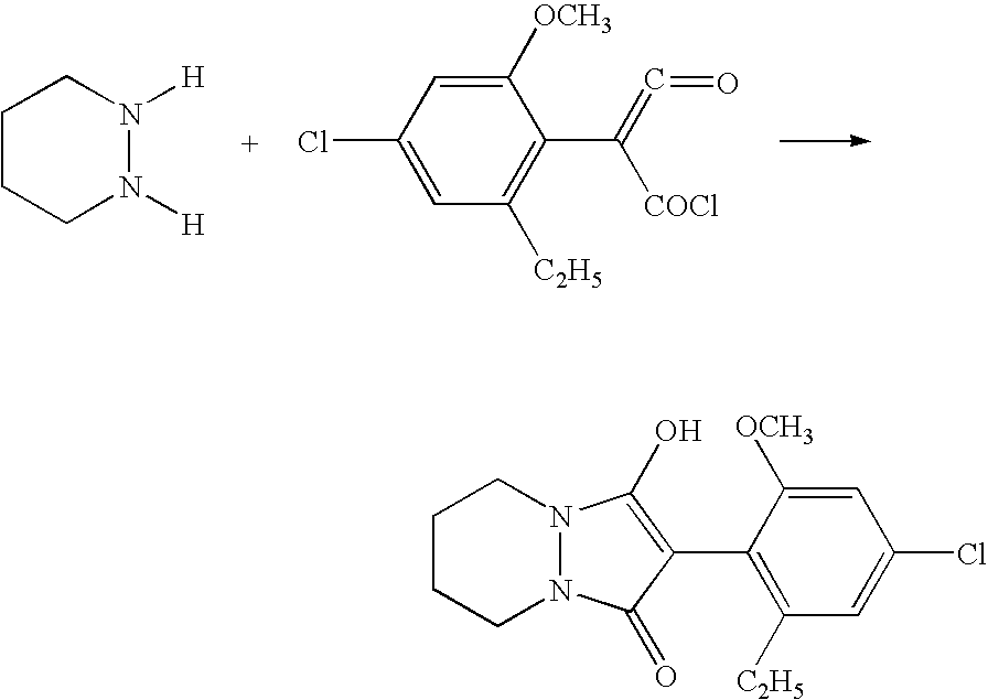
C1CCN([H])N([H])C1.ClC1=CC([C2H5])=C(C(=C=O)[COCl])C([OCH3])=C1.C1CCN2N(C1)C(O)=C(C1=C([C2H5])C=C(Cl)C=C1[OCH3])C2=O
